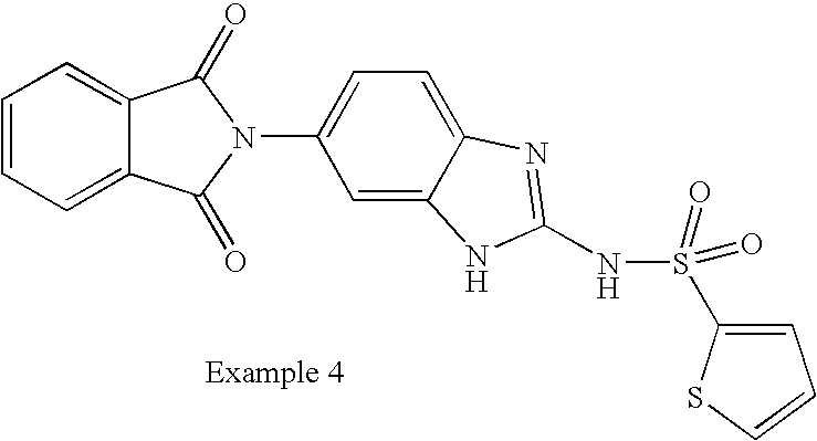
C1=CC=C2C(=C1)C(=O)N(C1=CC=C3C(=C1)NC(NS(=O)(=O)C1=CC=CS1)=N3)C2=O
